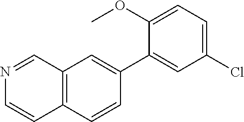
C1(OC)=CC=C(Cl)C=C1C1=CC2=C(C=C1)C=CN=C2
